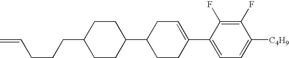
C1(F)=C(F)C(C2=CCC(C3CCC(CCCC=C)CC3)CC2)=CC=C1[C4H9]
